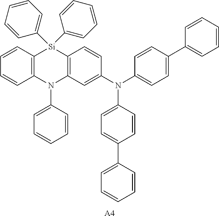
C1=CC2=C(C=C1)N(C1=CC=CC=C1)C1=C([Si]2(C2=CC=CC=C2)C2=CC=CC=C2)C=CC(N(C2=CC=C(C3=CC=CC=C3)C=C2)C2=CC=C(C3=CC=CC=C3)C=C2)=C1.[A4]
